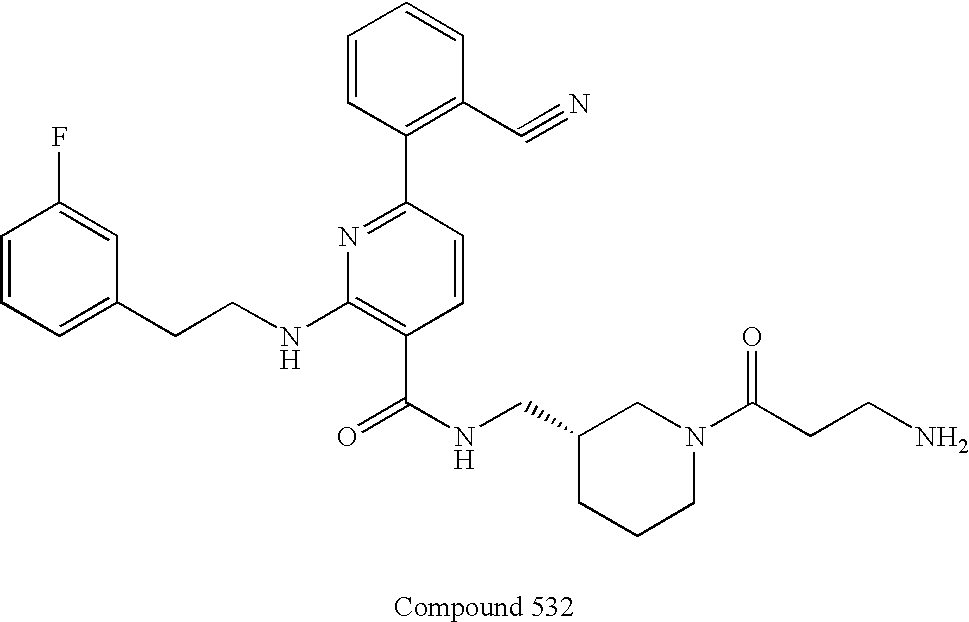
C1=CC=C(CCNC2=C(C(NCC3CCCN(C(CCN)=O)C3)=O)C=CC(C3=C(C#N)C=CC=C3)=N2)C=C1F
